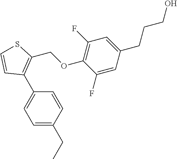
C1=C(CC)C=CC(C2=C(COC3=C(F)C=C(CCCO)C=C3F)SC=C2)=C1
